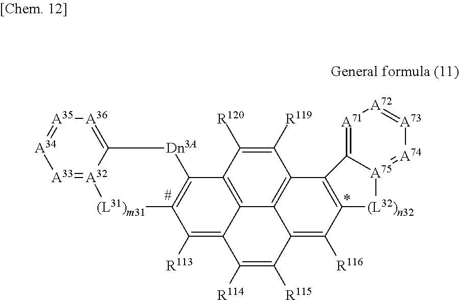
C1([R113])=C2C3=C(C4=C1[(L31)m31][A32]1=[A33][A34]=[A35][A36]=C1[Dn3A]4)C([R120])=C([R119])C1=C3C(=C([R116])C3=C1C1=[A71][A72]=[A73][A74]=[A75]1[(L32)n32]3)C([R115])=C2[R114]
